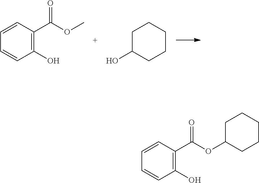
C1=CC(C(OC)=O)=C(O)C=C1.C1C(O)CCCC1.C1=CC(C(OC2CCCCC2)=O)=C(O)C=C1
